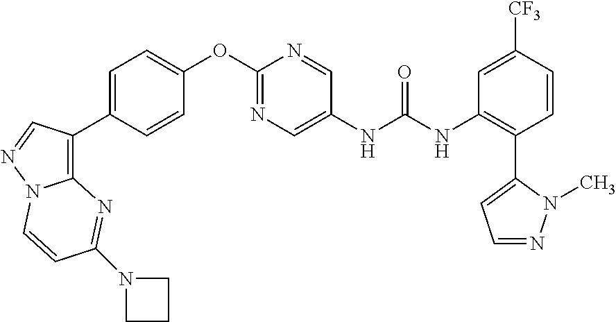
C1=CC(C2=C3N(N=C2)C=CC(N2CCC2)=N3)=CC=C1OC1=NC=C(NC(NC2=C(C3=CC=NN3C)C=CC([CF3])=C2)=O)C=N1
